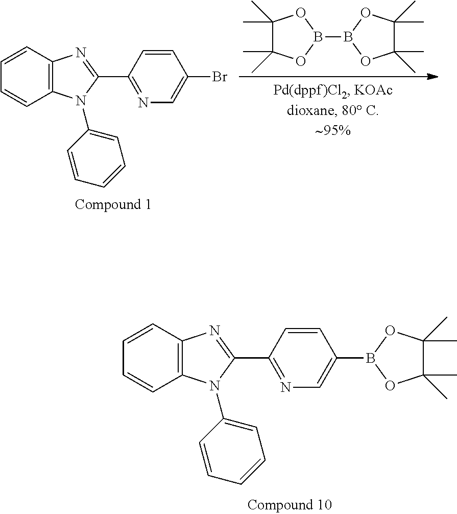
C1(C2=NC3=C(N2C2=CC=CC=C2)C=CC=C3)=NC=C(B2OC(C)(C)C(C)(C)O2)C=C1.O1C(C)(C)C(C)(C)OB1B1OC(C)(C)C(C)(C)O1.C1(C2=NC3=C(N2C2=CC=CC=C2)C=CC=C3)=NC=C(Br)C=C1
